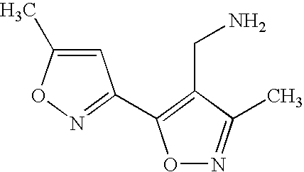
C1=C(C)ON=C1C1=C(CN)C(C)=NO1
